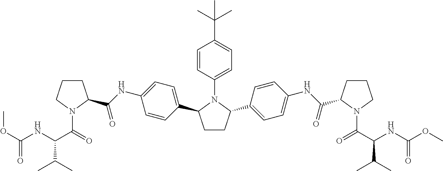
C1CCN(C(=O)C(NC(OC)=O)C(C)C)C1C(NC1=CC=C(C2CCC(C3=CC=C(NC(C4CCCN4C(=O)C(NC(OC)=O)C(C)C)=O)C=C3)N2C2=CC=C(C(C)(C)C)C=C2)C=C1)=O
